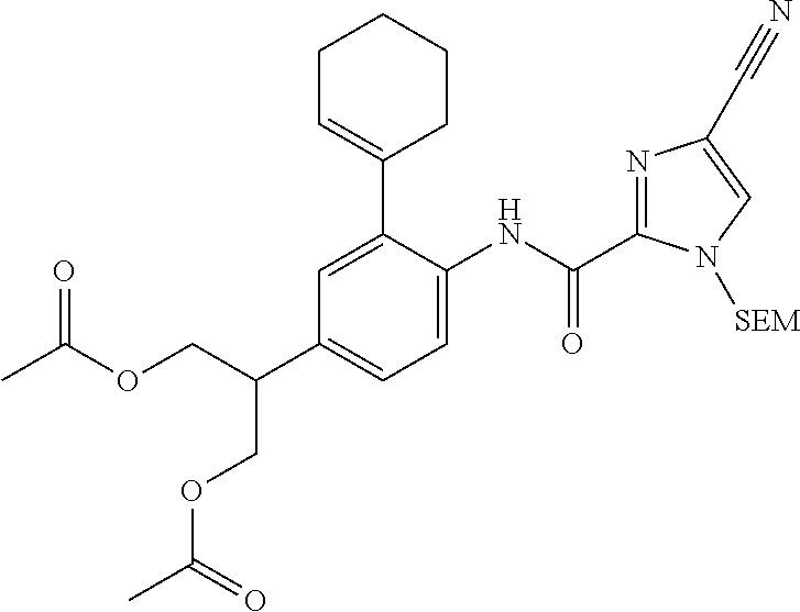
C1=C(C2=CCCCC2)C(NC(=O)C2=NC(C#N)=CN2[SEM])=CC=C1C(COC(C)=O)COC(C)=O
